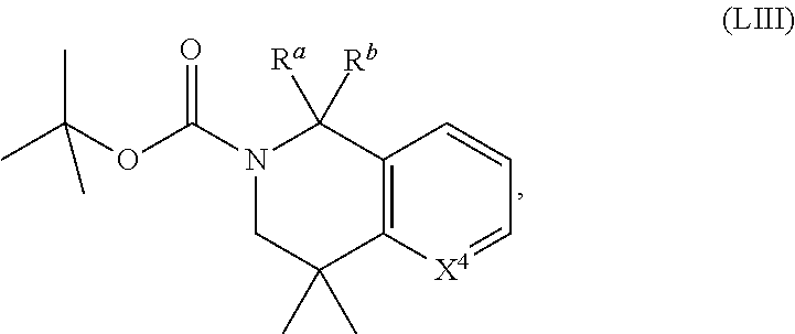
C12=C([X4]=CC=C1)C(C)(C)CN(C(OC(C)(C)C)=O)C2([Rb])[Ra]
